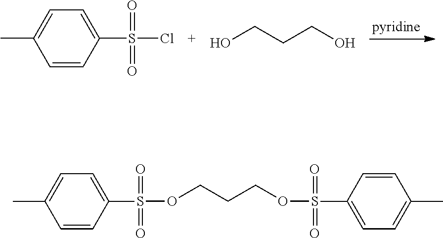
C1=CC(S(Cl)(=O)=O)=CC=C1C.OCCCO.C1=CC(S(OCCCOS(C2=CC=C(C)C=C2)(=O)=O)(=O)=O)=CC=C1C
